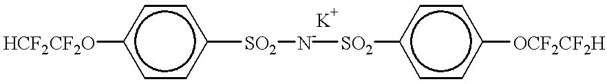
c1cc([SO2][N-][SO2]c2ccc([OCF2CF2H])cc2)ccc1[HCF2CF2O]
